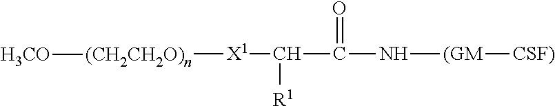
[X1](C([R1])C(=O)N[(GM][CSF)])[(CH2CH2O)n][H3CO]
